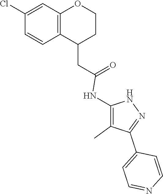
C1(CC(=O)NC2=C(C)C(C3=CC=NC=C3)=NN2)CCOC2=C1C=CC(Cl)=C2
